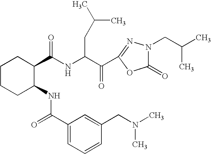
N(C(C(C1=NN(CC(C)C)C(=O)O1)=O)CC(C)C)C(=O)C1CCCCC1NC(=O)C1=CC=CC(CN(C)C)=C1
